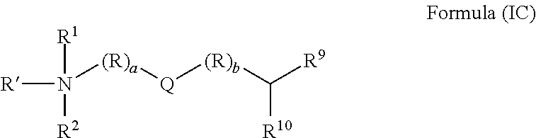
[R]N([(R)a][Q][(R)b]C([R10])[R9])([R1])[R2]
